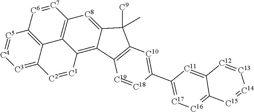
[C3]1=C2C3=C([C5]=[C4]1)[C6]=[C7]C1=C3C(=C3C(=[C8]1)C([C9])(C)C1=C3[C19]=[C18]C(C3=[C17][C16]=C4C(=[C11]3)[C12]=[C13][C14]=[C15]4)=[C10]1)[C1]=[C2]2
